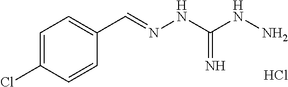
C1=C(Cl)C=CC(C=NNC(NN)=N)=C1.Cl
